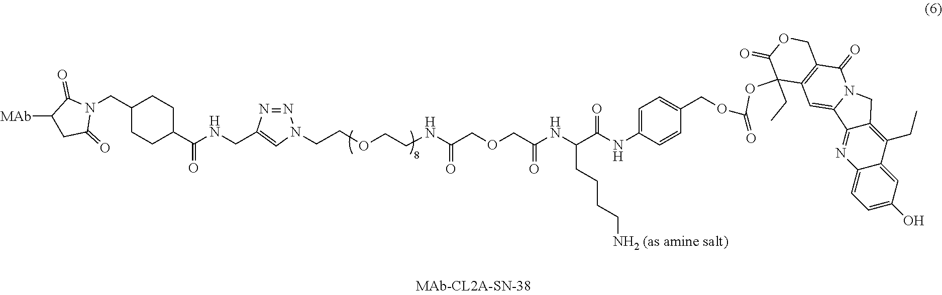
C1CC(C(NCC2=CN(CCOCCNC(COCC(NC(C(=O)NC3=CC=C(COC(=O)OC4(CC)C(=O)OCC5=C4C=C4C6=NC7=CC=C(O)C=C7C(CC)=C6CN4C5=O)C=C3)CCCCN)=O)=O)N=N2)=O)CCC1CN1C(=O)C([MAb])CC1=O
